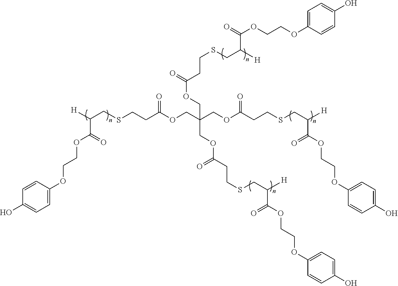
[H]C(CSCCC(OCC(COC(CCSCC([H])C(=O)OCCOC1=CC=C(O)C=C1)=O)(COC(CCSCC([H])C(=O)OCCOC1=CC=C(O)C=C1)=O)COC(=O)CCSCC([H])C(OCCOC1=CC=C(O)C=C1)=O)=O)C(OCCOC1=CC=C(O)C=C1)=O
